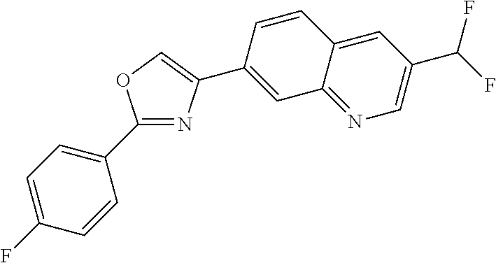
C1(C2=CC=C(F)C=C2)=NC(C2=CC3=NC=C(C(F)F)C=C3C=C2)=CO1
